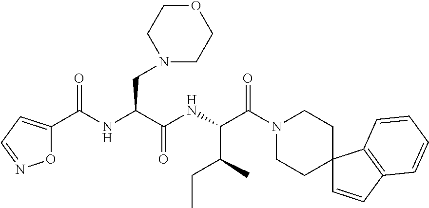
N(C(C(NC(C(N1CCC2(CC1)C=CC1=C2C=CC=C1)=O)C(CC)C)=O)CN1CCOCC1)C(C1=CC=NO1)=O
